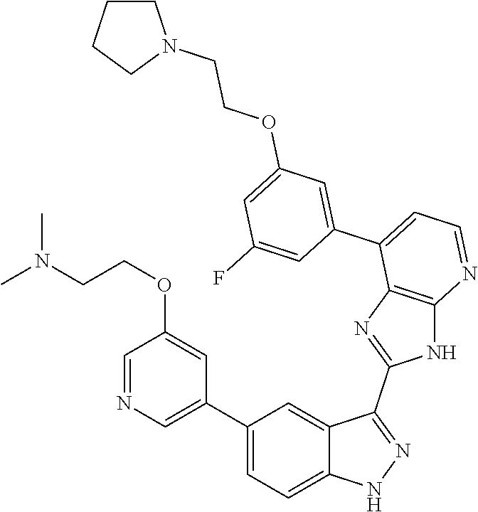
C1(C2=CC=C3C(=C2)C(C2=NC4=C(N2)N=CC=C4C2=CC(OCCN4CCCC4)=CC(F)=C2)=NN3)=CN=CC(OCCN(C)C)=C1
